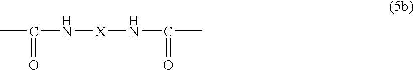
CC(=O)N[X]NC(C)=O
